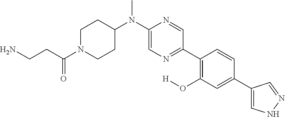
C1CC(N(C2=CN=C(C3=C(O[H])C=C(C4=CNN=C4)C=C3)C=N2)C)CCN1C(CCN)=O
